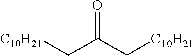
[C10H21]CC(C[C10H21])=O
